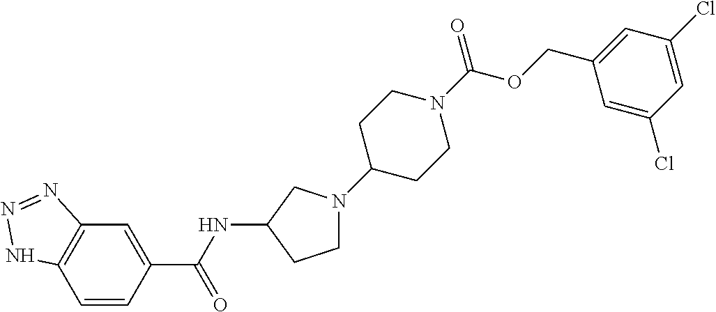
C1=CC(C(NC2CN(C3CCN(C(OCC4=CC(Cl)=CC(Cl)=C4)=O)CC3)CC2)=O)=CC2=C1NN=N2
